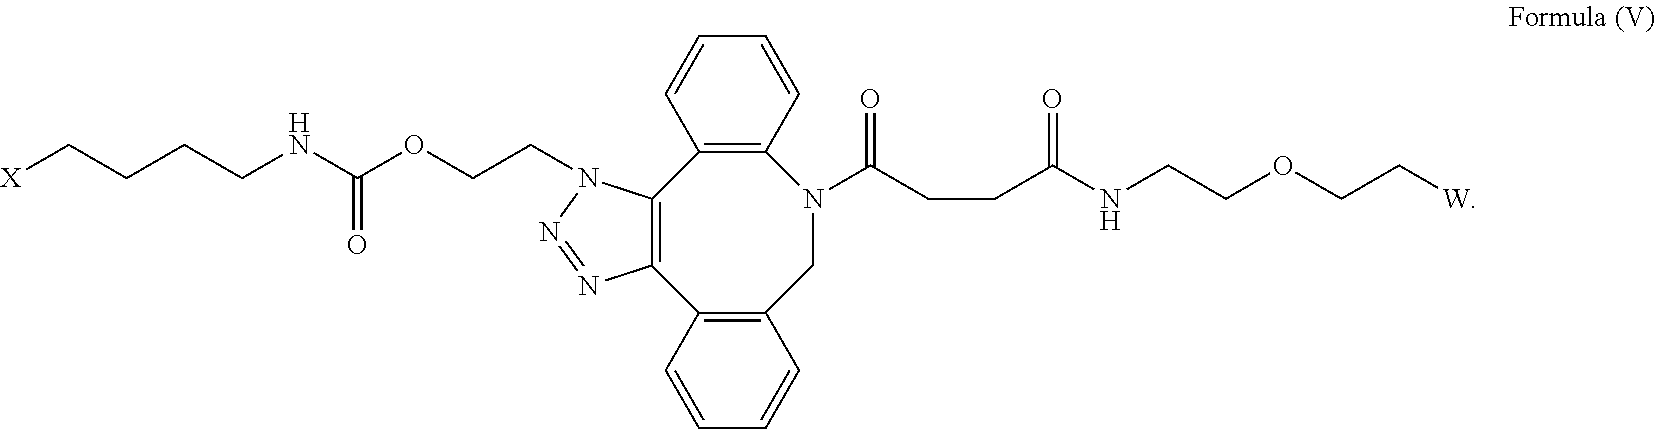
C12=C(C=CC=C1)CN(C(CCC(NCCOCC[W])=O)=O)C1=C(C3=C2N=NN3CCOC(NCCCC[X])=O)C=CC=C1
